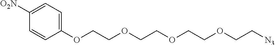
C1([O2N])=CC=C(OCCOCCOCCOCC[N3])C=C1
